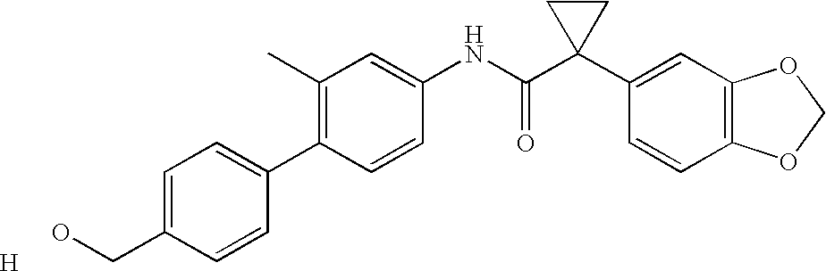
C1(C)=C(C2=CC=C(CO)C=C2)C=CC(NC(C2(C3=CC4=C(C=C3)OCO4)CC2)=O)=C1.[H]
